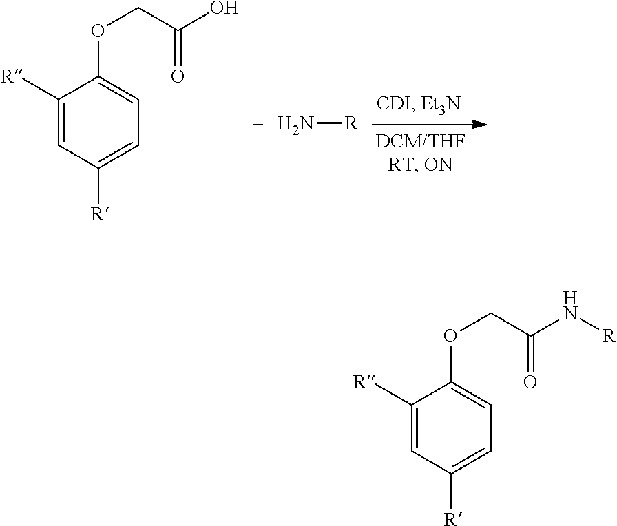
C1([R])=CC([R])=CC=C1OCC(O)=O.N[R].C1([R])=CC([R])=CC=C1OCC(N[R])=O
